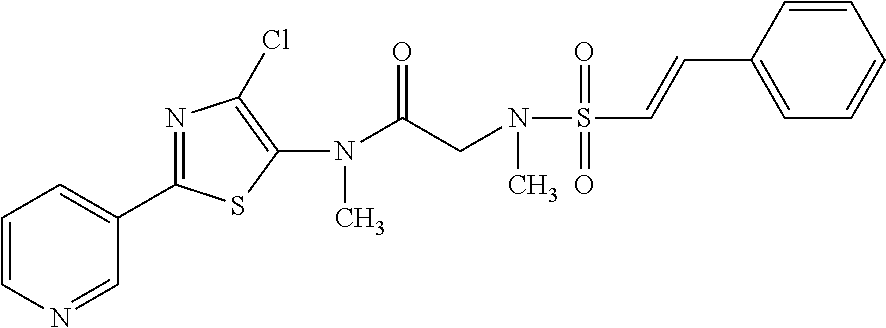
C1=NC=CC=C1C1=NC(Cl)=C(N(C(CN(C)S(C=CC2=CC=CC=C2)(=O)=O)=O)C)S1
